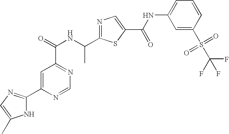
N1=C(C(NC(=O)C2=NC=NC(C3=NC=C(C)N3)=C2)C)SC(C(NC2=CC=CC(S(C(F)(F)F)(=O)=O)=C2)=O)=C1
